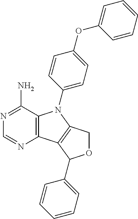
C12=C(C(N)=NC=N1)N(C1=CC=C(OC3=CC=CC=C3)C=C1)C1=C2C(C2=CC=CC=C2)OC1
